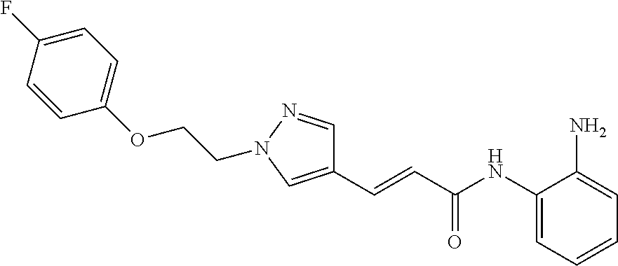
C1=C(F)C=CC(OCCN2N=CC(C=CC(NC3=CC=CC=C3N)=O)=C2)=C1
